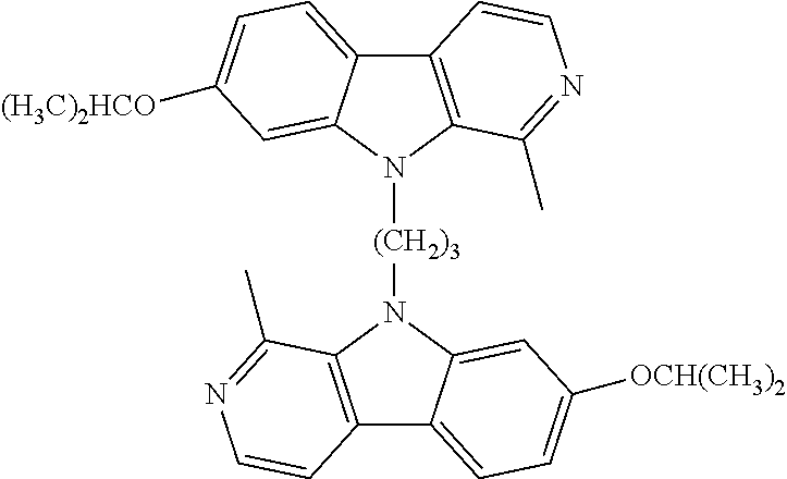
C12=C(N([(CH2)3]N3C4=C(C5=CC=C([OCH(CH3)2])C=C35)C=CN=C4C)C3=CC([(H3C)2HCO])=CC=C13)C(C)=NC=C2
